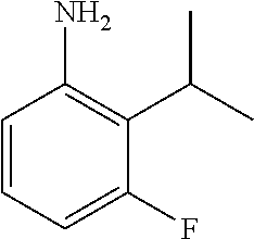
C1=CC=C(F)C(C(C)C)=C1N
